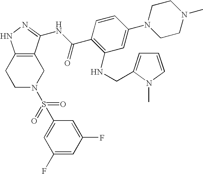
C1C2=C(CCN1S(C1=CC(F)=CC(F)=C1)(=O)=O)NN=C2NC(C1=C(NCC2=CC=CN2C)C=C(N2CCN(C)CC2)C=C1)=O
